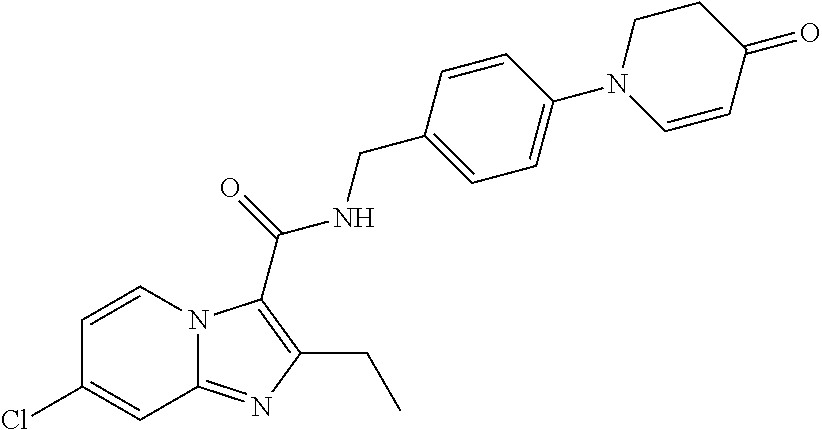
C1=CN2C(=NC(CC)=C2C(=O)NCC2=CC=C(N3C=CC(=O)CC3)C=C2)C=C1Cl
